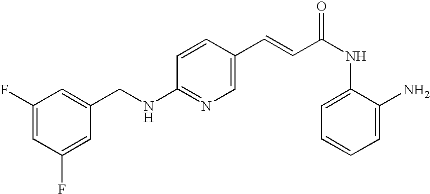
C(NC1=NC=C(C=CC(NC2=CC=CC=C2N)=O)C=C1)C1=CC(F)=CC(F)=C1
